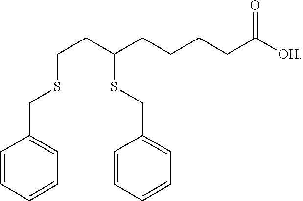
C1=CC=CC=C1CSCCC(SCC1=CC=CC=C1)CCCCC([OH])=O
